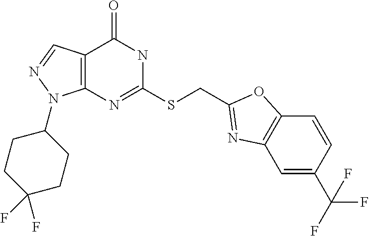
C12=C(N=C(SCC3=NC4=C(C=CC(C(F)(F)F)=C4)O3)NC1=O)N(C1CCC(F)(F)CC1)N=C2
